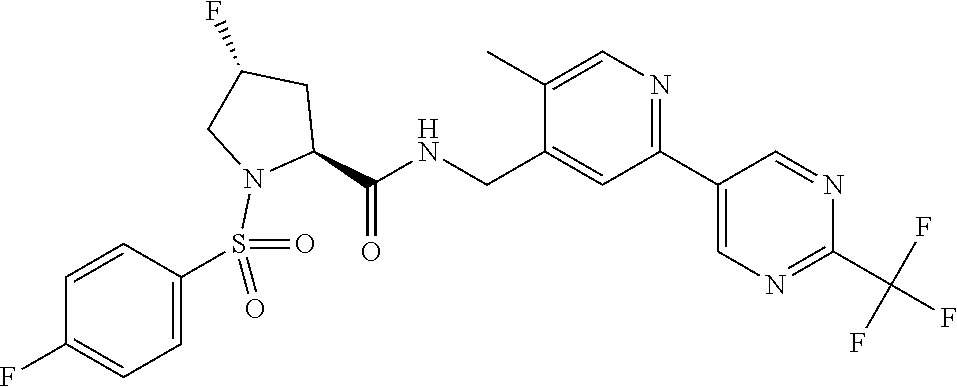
C(C1=CC(C2=CN=C(C(F)(F)F)N=C2)=NC=C1C)NC(C1CC(F)CN1S(=O)(=O)C1=CC=C(F)C=C1)=O
